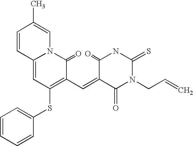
C1=CC2=CC(SC3=CC=CC=C3)=C(C=C3C(=O)N(CC=C)C(=S)NC3=O)C(=O)N2C=C1C
